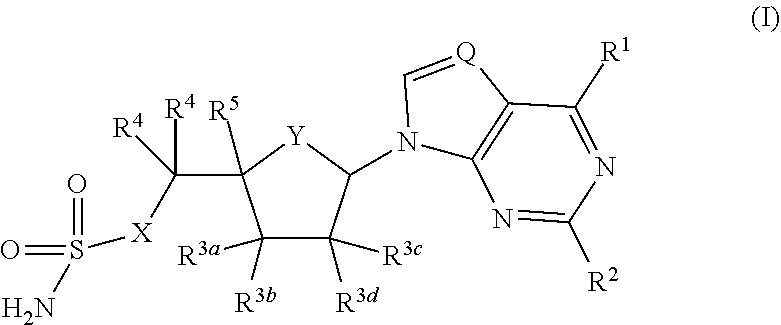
C1([R3b])([R3a])C([R3d])([R3c])C(N2C3=C([Q]=C2)C([R1])=NC([R2])=N3)[Y]C1(C([R4])([R4])[X]S(=O)(=O)N)[R5]
